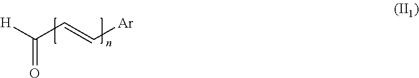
C(=O)([H])C=C[Ar]
